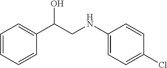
C1=CC=CC(C(CNC2=CC=C(Cl)C=C2)O)=C1
